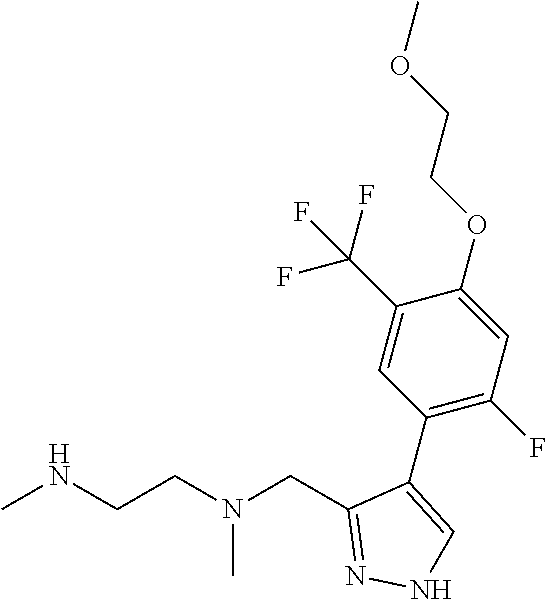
CNCCN(CC1=NNC=C1C1=C(F)C=C(OCCOC)C(C(F)(F)F)=C1)C
